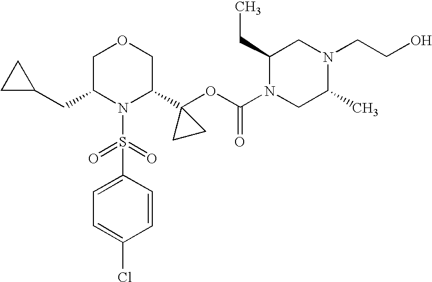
C1=C(S(=O)(=O)N2C(C3(OC(=O)N4CC(C)N(CCO)CC4CC)CC3)COCC2CC2CC2)C=CC(Cl)=C1
